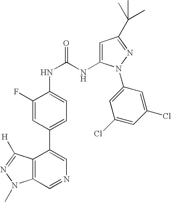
C12=C(C=NC=C1C1=CC=C(NC(NC3=CC(C(C)(C)C)=NN3C3=CC(Cl)=CC(Cl)=C3)=O)C(F)=C1)N(C)N=C2[H]
